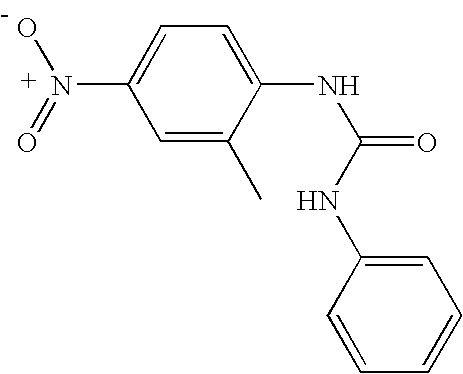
C1=C(C)C(NC(NC2=CC=CC=C2)=O)=CC=C1N(O)=O
